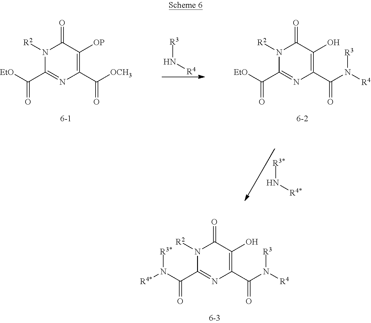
N1([R2])C(C(N([R4*])[R3*])=O)=NC(C(=O)N([R4])[R3])=C(O)C1=O.[R3]N[R4].N1([R2])C(C([EtO])=O)=NC(C(=O)[OCH3])=C([OP])C1=O.N1([R2])C(C([EtO])=O)=NC(C(=O)N([R4])[R3])=C(O)C1=O.[R3*]N[R4*]
